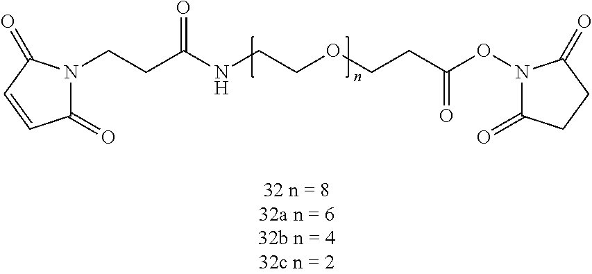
N1(OC(CCOCCNC(CCN2C(=O)C=CC2=O)=O)=O)C(=O)CCC1=O
